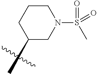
C1N(S(=O)(=O)C)CCCC1C
